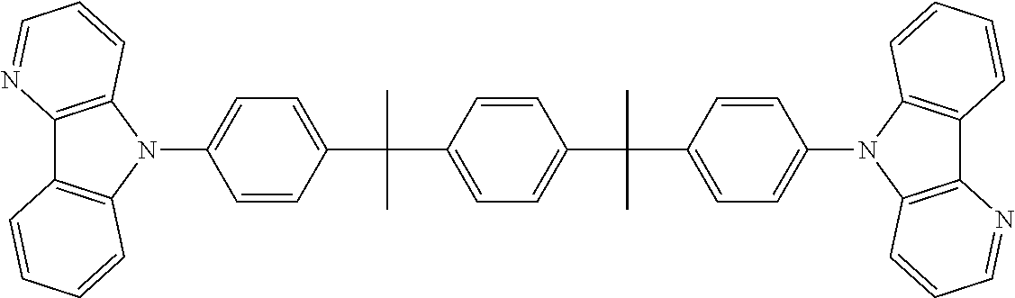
N1(C2=CC=C(C(C)(C)C3=CC=C(C(C4=CC=C(N5C6=C(C7=C5C=CC=C7)N=CC=C6)C=C4)(C)C)C=C3)C=C2)C2=C(C3=C1C=CC=C3)N=CC=C2
